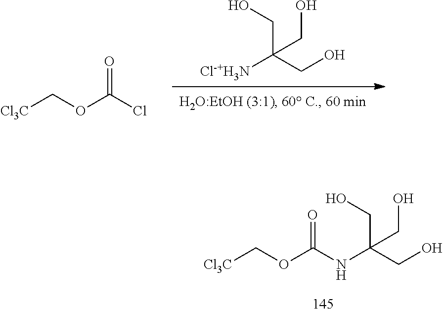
N(C(CO)(CO)CO)C(=O)OC[Cl3C].[Cl-+H3N]C(CO)(CO)CO.ClC(=O)OC[Cl3C]
